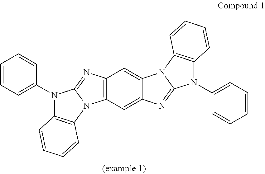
C12=C(C=C3C(=C1)N1C(=N3)N(C3=CC=CC=C3)C3=C1C=CC=C3)N1C(=N2)N(C2=CC=CC=C2)C2=C1C=CC=C2
